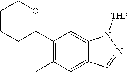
C1(C2CCCCO2)=C(C)C=C2C(=C1)N([THP])N=C2
